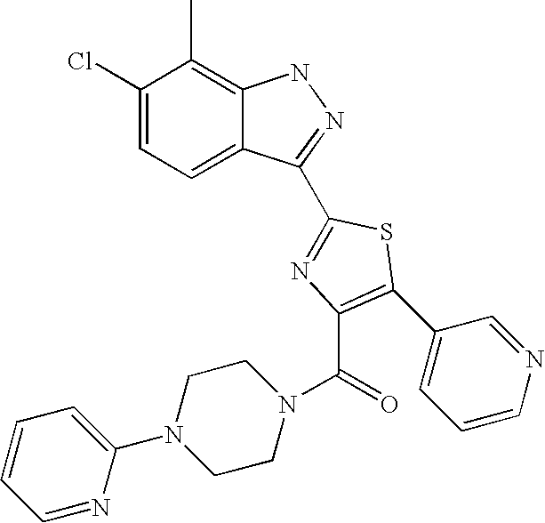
C1(Cl)=CC=C2C(=C1C)NN=C2C1=NC(C(N2CCN(C3=CC=CC=N3)CC2)=O)=C(C2=CC=CN=C2)S1
